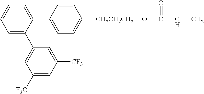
C1(C2=CC=C([CH2CH2CH2]OC(C=C)=O)C=C2)=CC=CC=C1C1=CC([F3C])=CC([CF3])=C1
